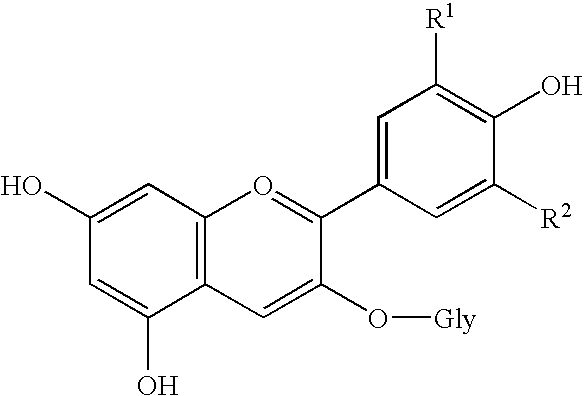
C1(O)=CC2=C(C(O)=C1)C=C(O[Gly])C(C1=CC([R1])=C(O)C([R2])=C1)=O2
